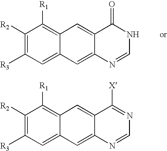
C1([R2])=C([R3])C=C2C(=C1[R1])C=C1C(=C2)N=CNC1=O.C1([R2])=C([R3])C=C2C(=C1[R1])C=C1C(=C2)N=CN=C1[X]
